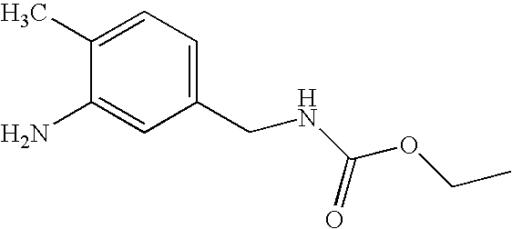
C1(C)=CC=C(CNC(OCC)=O)C=C1N
